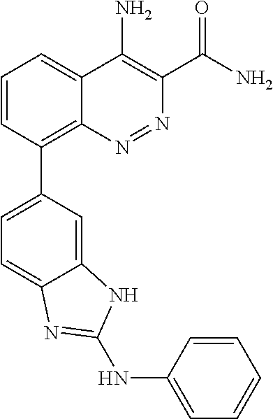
C1=CC(C2=CC=C3C(=C2)NC(NC2=CC=CC=C2)=N3)=C2C(=C1)C(N)=C(C(N)=O)N=N2
